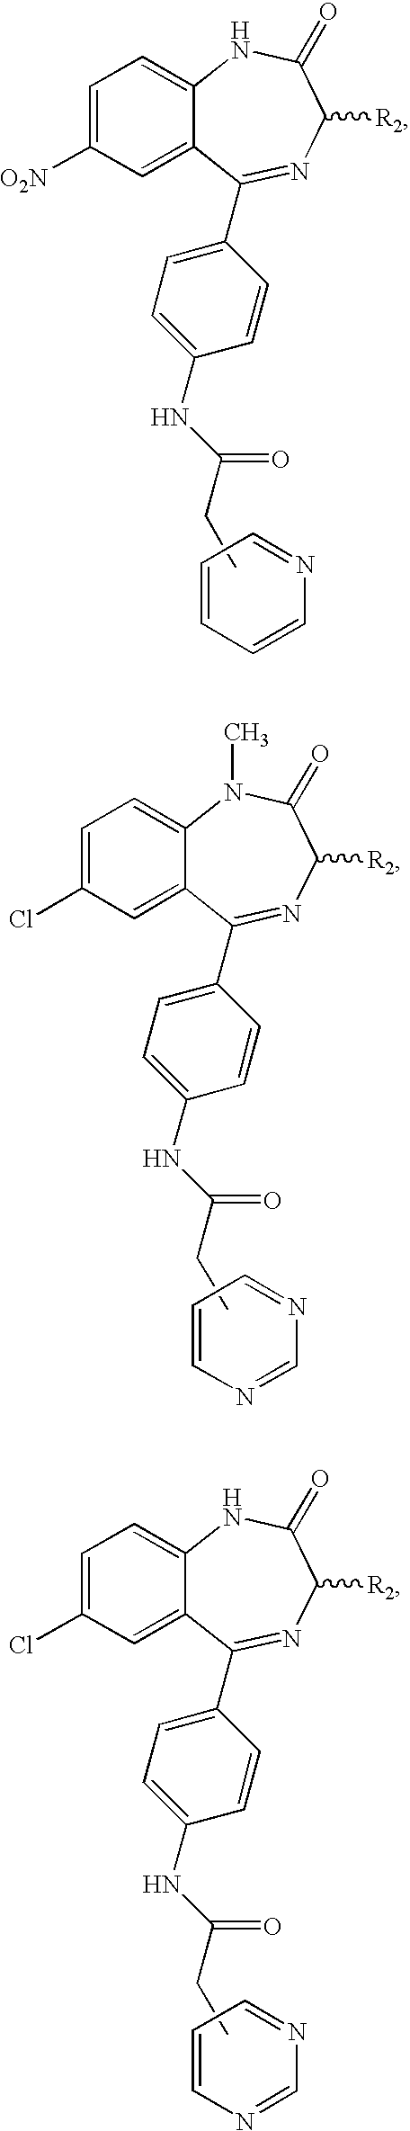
C1=CC=NC=C1.C1=C([O2N])C=C2C(=C1)NC(=O)C([R2])N=C2C1=CC=C(NC(=O)CC)C=C1.C1=CC=NC=N1.C1=C(Cl)C=C2C(=C1)N(C)C(=O)C([R2])N=C2C1=CC=C(NC(=O)CC)C=C1.C1=CC=NC=N1.C1=C(Cl)C=C2C(=C1)NC(=O)C([R2])N=C2C1=CC=C(NC(=O)CC)C=C1
